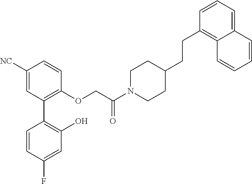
C1([NC])=CC(C2=C(O)C=C(F)C=C2)=C(OCC(N2CCC(CCC3=C4C(=CC=C3)C=CC=C4)CC2)=O)C=C1
